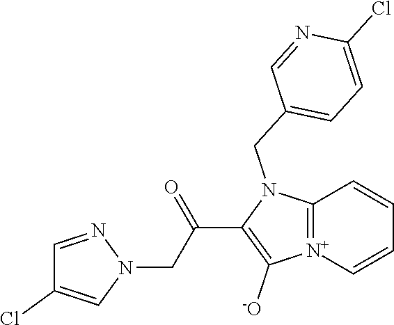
[N+]12=C(N(CC3=CC=C(Cl)N=C3)C(C(CN3N=CC(Cl)=C3)=O)=C1[-O])C=CC=C2
